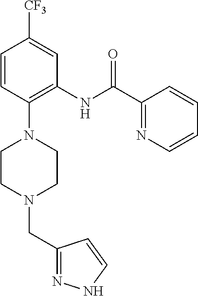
C1=CC(N2CCN(CC3=NNC=C3)CC2)=C(NC(C2=NC=CC=C2)=O)C=C1[CF3]
